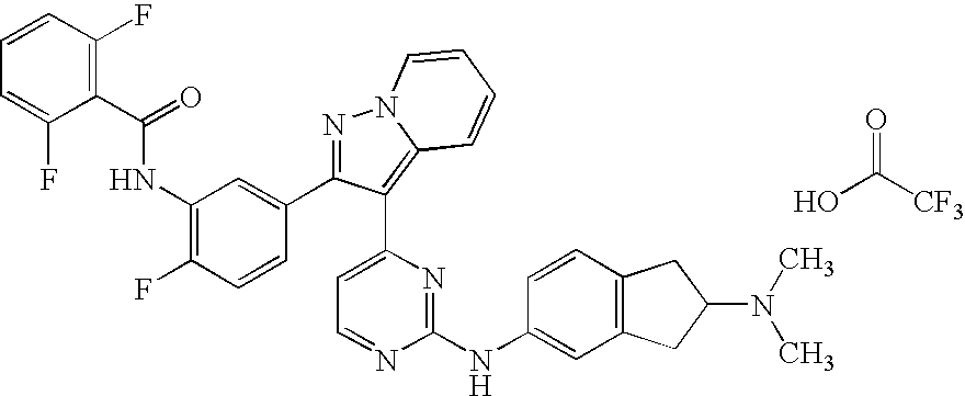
OC([CF3])=O.C1=CC(F)=C(C(=O)NC2=C(F)C=CC(C3=NN4C(=C3C3=CC=NC(NC5=CC6=C(C=C5)CC(N(C)C)C6)=N3)C=CC=C4)=C2)C(F)=C1
